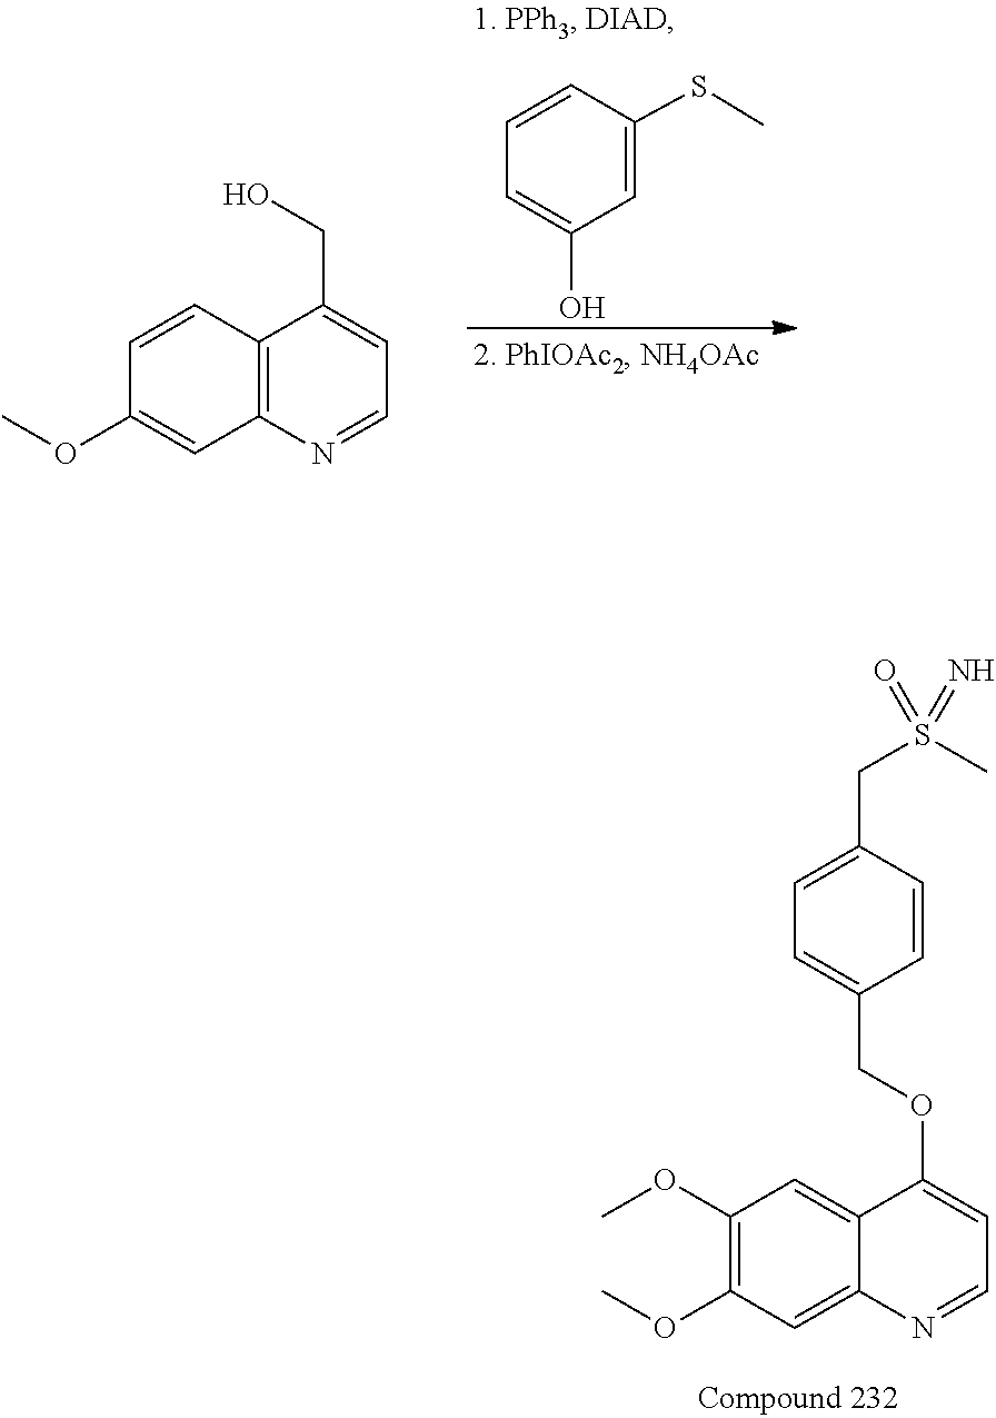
C1=NC2=C(C=CC(OC)=C2)C(CO)=C1.C1=C(O)C=C(SC)C=C1.C1=NC2=CC(OC)=C(OC)C=C2C(OCC2=CC=C(CS(C)(=N)=O)C=C2)=C1
